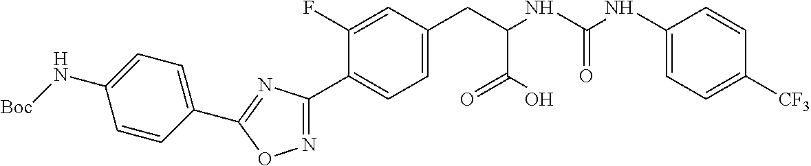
C1=C(F)C(C2=NOC(C3=CC=C(N[Boc])C=C3)=N2)=CC=C1CC(C(=O)O)NC(=O)NC1=CC=C([CF3])C=C1
